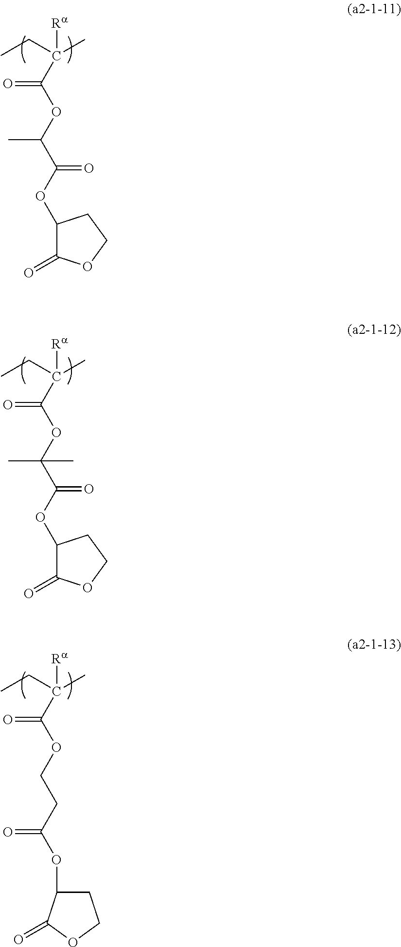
CCC(C)([Ra])C(OC(C(OC1C(=O)OCC1)=O)C)=O.CCC(C)([Ra])C(OC(C(OC1C(=O)OCC1)=O)(C)C)=O.CCC(C)([Ra])C(OCCC(OC1CCOC1=O)=O)=O
